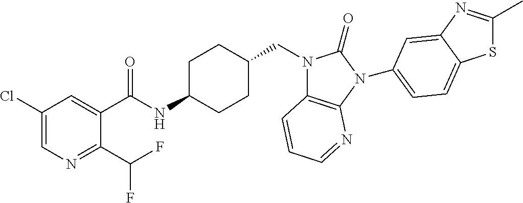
C1(Cl)=CN=C(C(F)F)C(C(NC2CCC(CN3C4=C(N(C5=CC=C6SC(C)=NC6=C5)C3=O)N=CC=C4)CC2)=O)=C1
